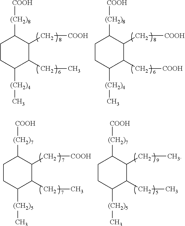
C1CC([(CH2)4]C)C(CC)C(C[COOH])C1[(CH2)8][COOH].C1CC([(CH2)4]C)C(C[COOH])C(C[COOH])C1[(CH2)8][COOH].C1CC([(CH2)5]C)C(CC)C(C[COOH])C1[(CH2)7][COOH].C1CC([(CH2)5]C)C(CC)C(CC)C1[(CH2)7][COOH]
